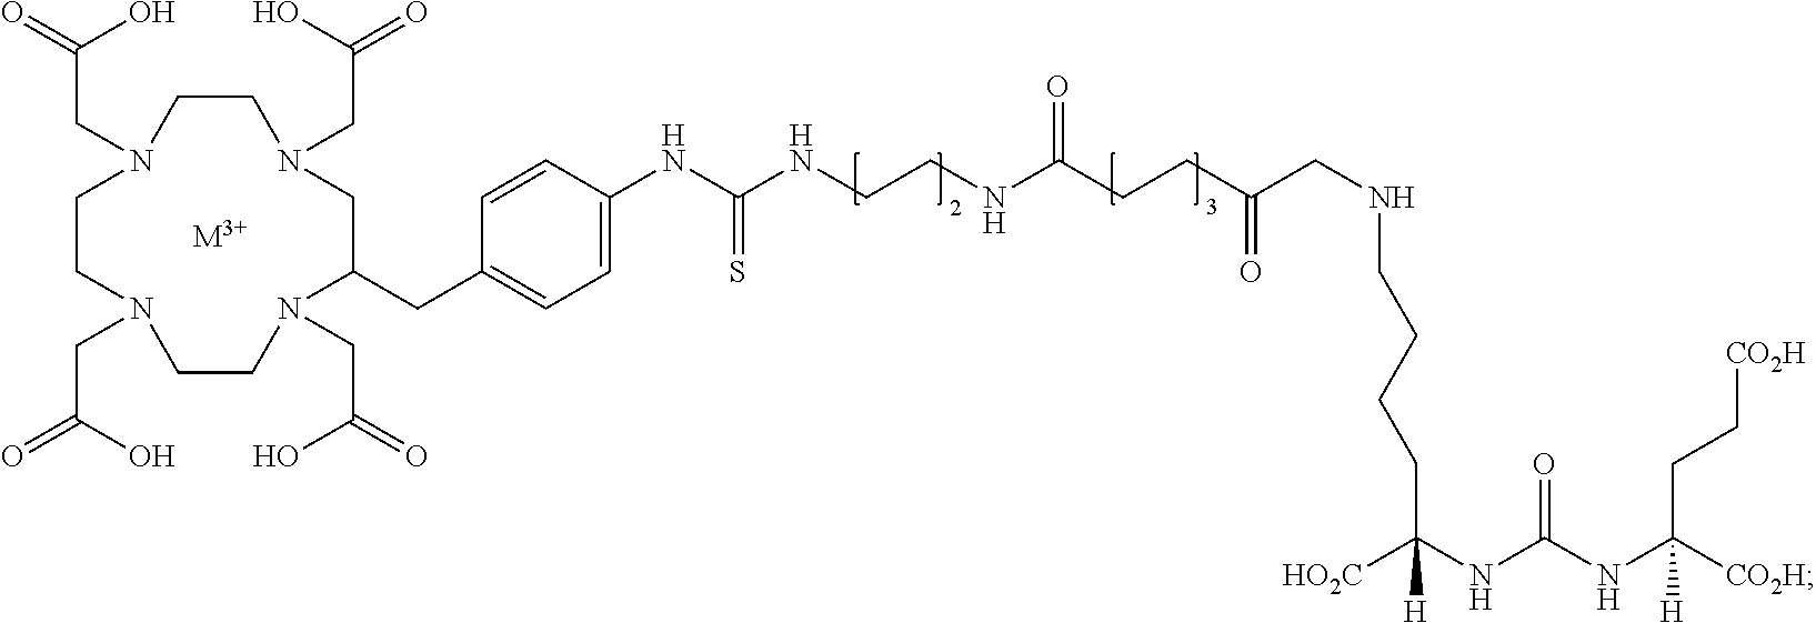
C1N(CC(O)=O)CCN(CC(O)=O)CCN(CC(O)=O)C(CC2=CC=C(NC(NCCNC(CCC(CNCCCCC([HO2C])(NC(=O)NC([CO2H])([H])CC[CO2H])[H])=O)=O)=S)C=C2)CN(CC(O)=O)C1.[M3+]
